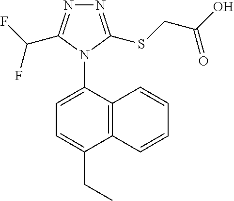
C12=C(C(N3C(C(F)F)=NN=C3SCC(O)=O)=CC=C1CC)C=CC=C2
